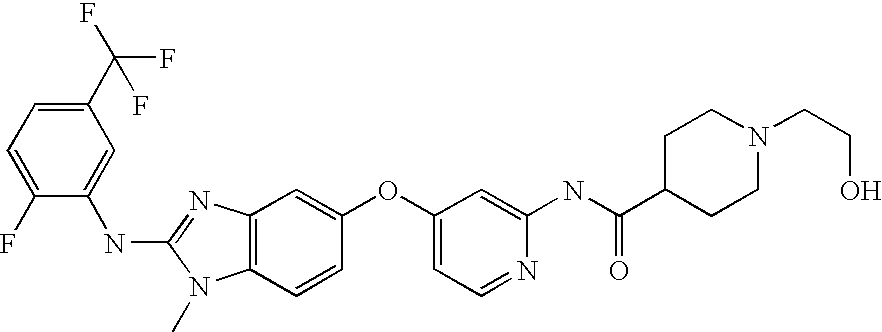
C1(C(F)(F)F)=CC=C(F)C(NC2=NC3=C(N2C)C=CC(OC2=CC=NC(NC(C4CCN(CCO)CC4)=O)=C2)=C3)=C1
